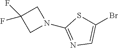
BrC1=CN=C(N2CC(F)(F)C2)S1
